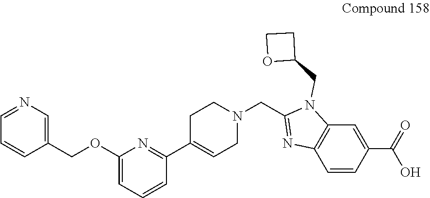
C1=CC(COC2=CC=CC(C3=CCN(CC4=NC5=C(C=C(C(=O)O)C=C5)N4CC4CCO4)CC3)=N2)=CN=C1
